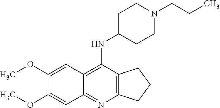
C1(OC)=CC2=C(NC3CCN(CCC)CC3)C3=C(N=C2C=C1OC)CCC3
